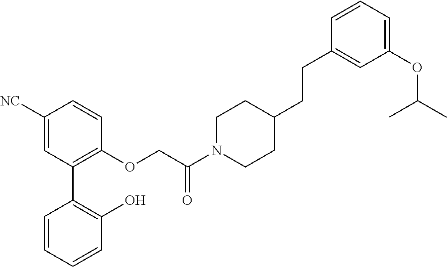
C1([NC])=CC(C2=C(O)C=CC=C2)=C(OCC(N2CCC(CCC3=CC(OC(C)C)=CC=C3)CC2)=O)C=C1
